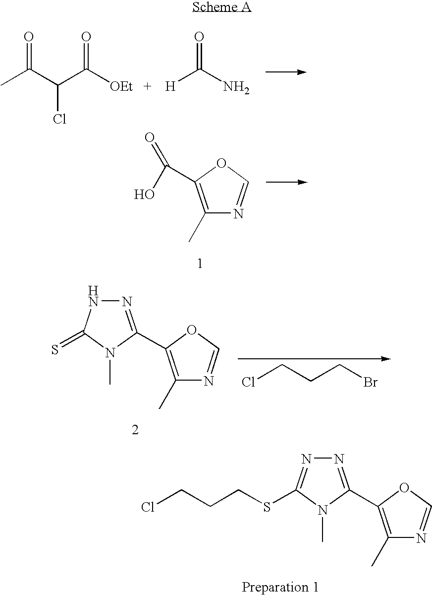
O=C(C(C([OEt])=O)Cl)C.O=C(N)[H].C1(C)=C(C(=O)O)OC=N1.C1(C)=C(C2=NNC(=S)N2C)OC=N1.ClCCCBr.C1(C)=C(C2=NN=C(SCCCCl)N2C)OC=N1
